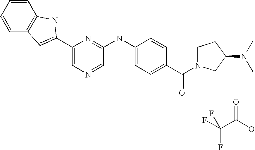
C1=CC=CC2=C1NC(C1=CN=CC(NC3=CC=C(C(=O)N4CCC(N(C)C)C4)C=C3)=N1)=C2.FC(C(O)=O)(F)F
